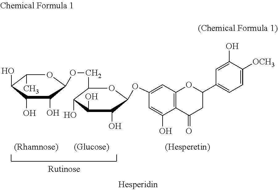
C12=C(C=C(OC3C(O)C(O)C(O)C(COC4C(O)C(O)C(O)C(C)O4)O3)C=C1O)OC(C1=CC=C([OCH3])C(O)=C1)CC2=O
